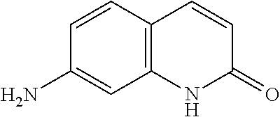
C1=CC2=C(C=C1N)NC(=O)C=C2
